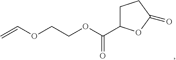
C=COCCOC(=O)C1CCC(=O)O1
